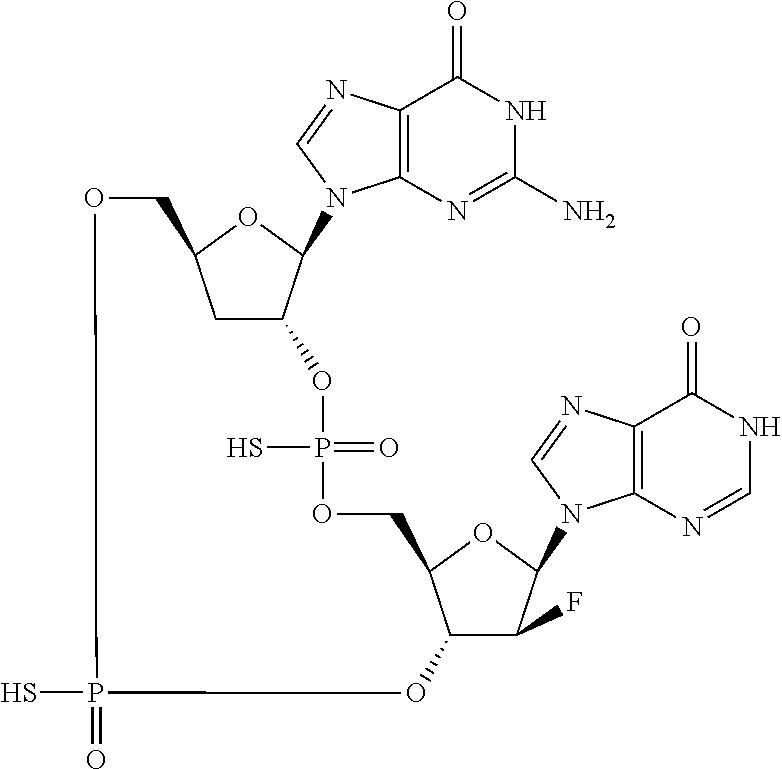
C12=C(N=CN1C1C3CC(O1)COP(=O)(S)OC1C(F)C(N4C5=C(C(=O)NC=N5)N=C4)OC1COP(=O)(S)O3)C(=O)NC(N)=N2
